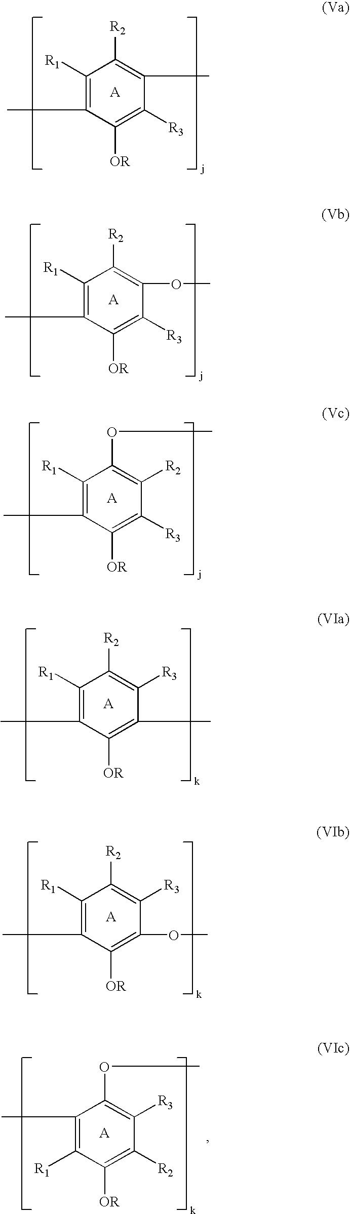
C1([R1])=C(C)C([OR])=C([R3])C(C)=C1[R2].C1([R1])=C(C)C([OR])=C([R3])C(OC)=C1[R2].C1([R1])=C(C)C([OR])=C([R3])C([R2])=C1OC.C1([R1])=C(C)C([OR])=C(OC)C([R3])=C1[R2].C1(C)=C([R1])C([OR])=C([R2])C([R3])=C1OC.C1([R1])=C(C)C([OR])=C(C)C([R3])=C1[R2]
